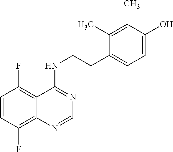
C1=CC(F)=C2C(=C1F)C(NCCC1=CC=C(O)C(C)=C1C)=NC=N2
